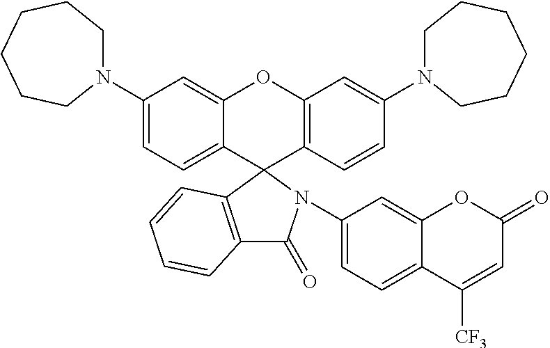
C1(N2CCCCCC2)=CC=C2C(=C1)OC1=C(C=CC(N3CCCCCC3)=C1)C21N(C2=CC=C3C(=C2)OC(=O)C=C3[CF3])C(=O)C2=C1C=CC=C2
